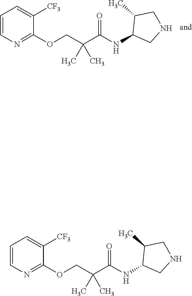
C1([CF3])=CC=CN=C1OCC(C(NC1CNCC1C)=O)(C)C.C1([CF3])=CC=CN=C1OCC(C(NC1CNCC1C)=O)(C)C
